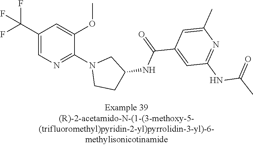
C1(C(F)(F)F)=CN=C(N2CCC(NC(C3=CC(NC(C)=O)=NC(C)=C3)=O)C2)C(OC)=C1
